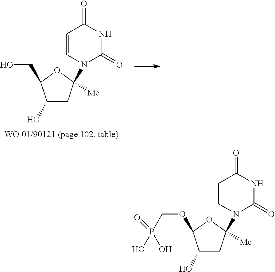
C1(O)CC([Me])(N2C=CC(=O)NC2=O)OC1OCP(=O)(O)O.C1(O)CC([Me])(N2C=CC(=O)NC2=O)OC1CO
